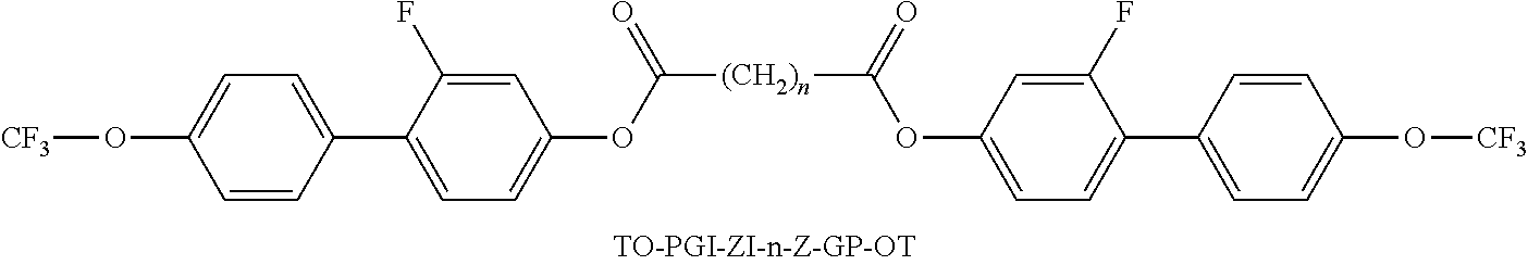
[(CH2)n](C(=O)OC1=CC=C(C2=CC=C(O[CF3])C=C2)C(F)=C1)C(OC1=CC=C(C2=CC=C(O[CF3])C=C2)C(F)=C1)=O
